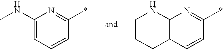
C1(NC)=CC=CC(*)=N1.C12=C(C=CC(*)=N1)CCCN2
